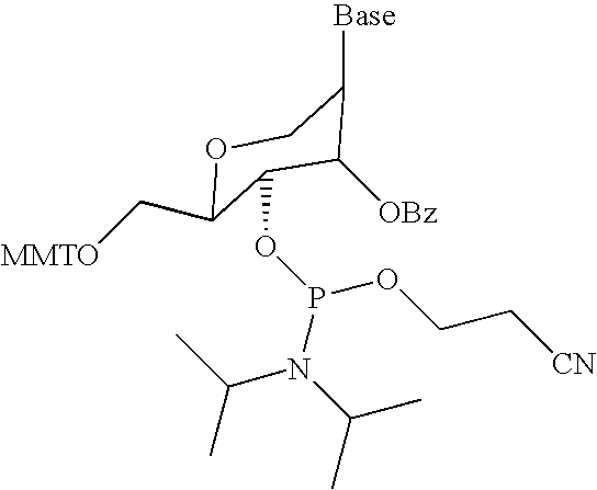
O1C(C[MMTO])C(OP(OCC[CN])N(C(C)C)C(C)C)C([OBz])C([Base])C1
